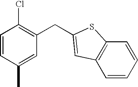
C1=CC(C)=CC(CC2=CC3=C(C=CC=C3)S2)=C1Cl
